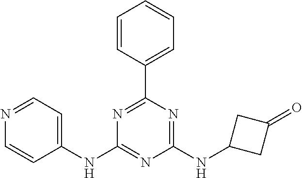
C1(NC2=CC=NC=C2)=NC(NC2CC(=O)C2)=NC(C2=CC=CC=C2)=N1
